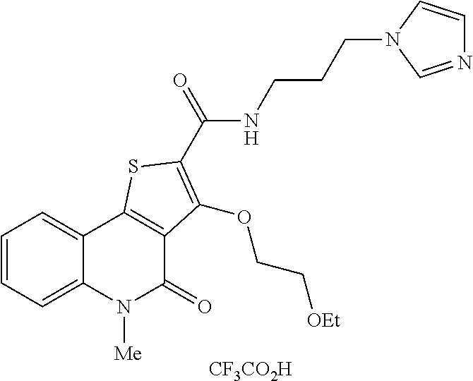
C1=CC=C2C(=C1)C1=C(C(=O)N2[Me])C(OCC[OEt])=C(C(=O)NCCCN2C=NC=C2)S1.[CF3CO2H]
